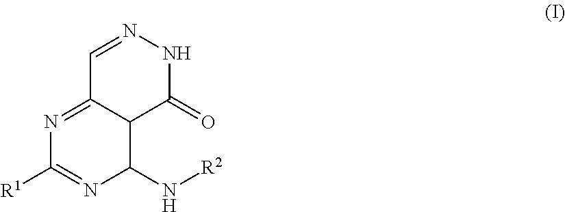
C1=NNC(=O)C2C1=NC([R1])=NC2N[R2]
